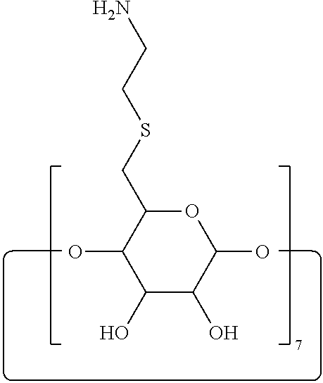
C1(O)C(O)C(O)OC(CSCCN)C1O
